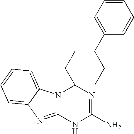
N12C(=NC3=CC=CC=C13)NC(N)=NC21CCC(C2=CC=CC=C2)CC1
